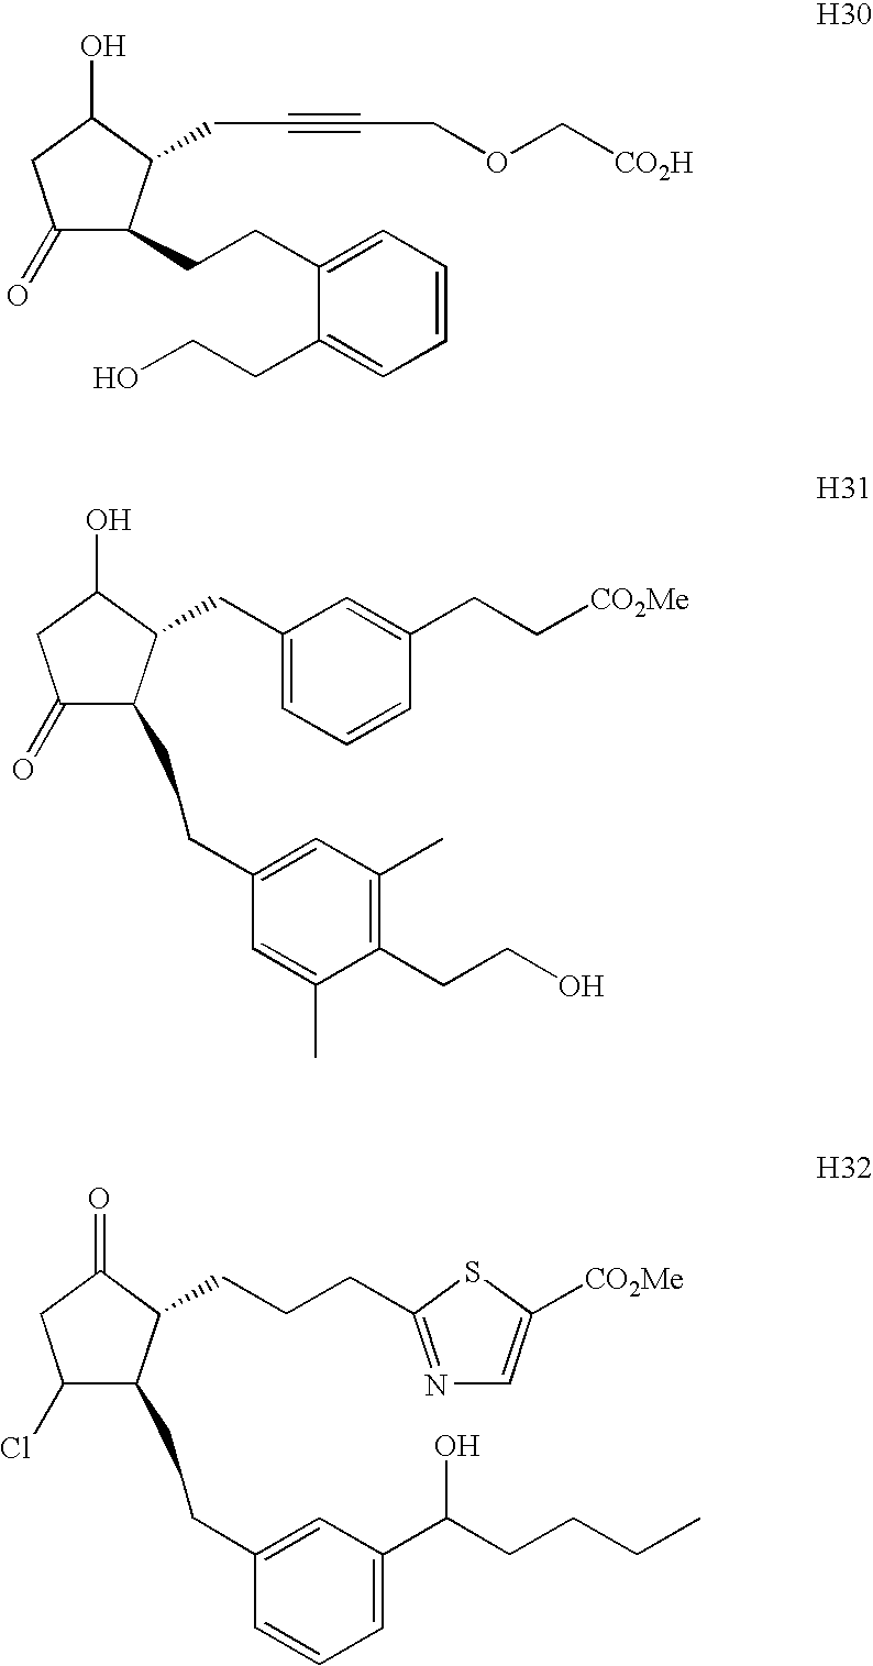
C1(Cl)C(CCC2=CC(C(O)CCCC)=CC=C2)C(CCCC2=NC=C([CO2Me])S2)C(=O)C1.C1(=O)C(CCC2=CC=CC=C2CCO)C(CC#CCOC[CO2H])C(O)C1.C1(=O)C(CCC2=CC(C)=C(CCO)C(C)=C2)C(CC2=CC=CC(CC[CO2Me])=C2)C(O)C1
